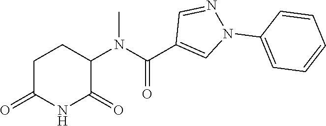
C1C(=O)NC(=O)C(N(C(C2=CN(C3=CC=CC=C3)N=C2)=O)C)C1
